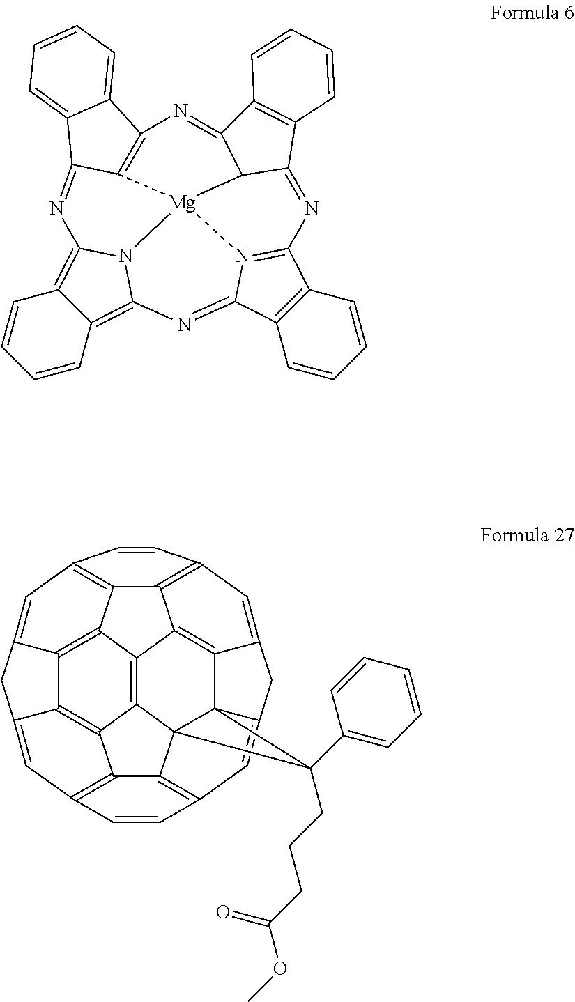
C12=C3N4C(=C1C=CC=C2)N=C1C2=C(C5=CC=CC=C51)N=C1C5=C(C6=NC7=N(C(=N3)C3=C7C=CC=C3)[Mg]42C61)C=CC=C5.C12=C3C=C4C5=C1C1=C6C78C9=C(C=C(C75C8(C5=CC=CC=C5)CCCC(OC)=O)C4)C=CC4=C9C6=C5C6=C1C2=C(C=C6CC5=C4)C=C3
